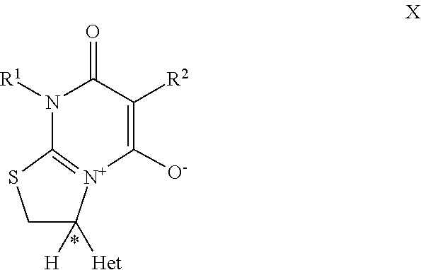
C1C([H])([Het])[N+]2=C(S1)N([R1])C(=O)C([R2])=C2[O-]
